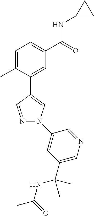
C1=C(C)C(C2=CN(C3=CC(C(C)(NC(C)=O)C)=CN=C3)N=C2)=CC(C(=O)NC2CC2)=C1
